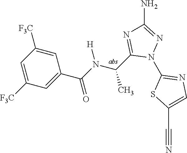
C1(N2N=C(N)N=C2C(C)N([H])C(=O)C2=CC([F3C])=CC([F3C])=C2)=NC=C(C#N)S1
